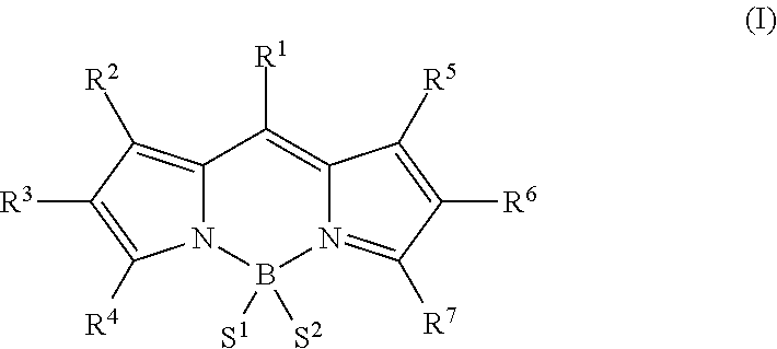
C12=C([R2])C([R3])=C([R4])N1B([S2])([S1])N1=C([R7])C([R6])=C([R5])C1=C2[R1]
